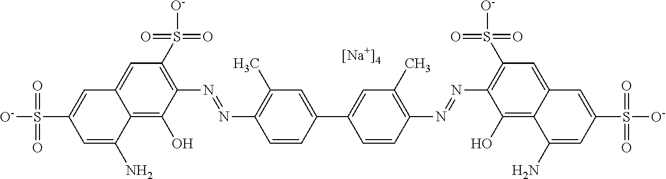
C12=C(O)C(N=NC3=C(C)C=C(C4=CC(C)=C(N=NC5=C(S([O-])(=O)=O)C=C6C(=C5O)C(N)=CC(S(=O)(=O)[O-])=C6)C=C4)C=C3)=C(S(=O)(=O)[O-])C=C1C=C(S(=O)(=O)[O-])C=C2N.[[Na+]4]
